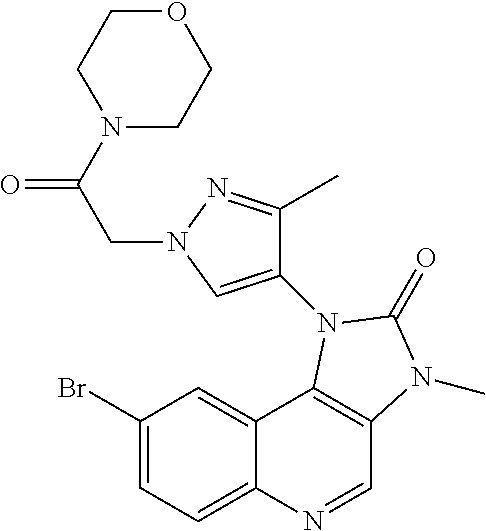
C1(Br)=CC=C2C(=C1)C1=C(C=N2)N(C)C(=O)N1C1=CN(CC(=O)N2CCOCC2)N=C1C
